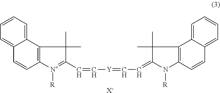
C1=CC=C2C(=C1)C1=C(C=C2)[N+]([R])=C(C=C[Y]=CC=C2N([R])C3=C(C2(C)C)C2=CC=CC=C2C=C3)C1(C)C.[X-]
